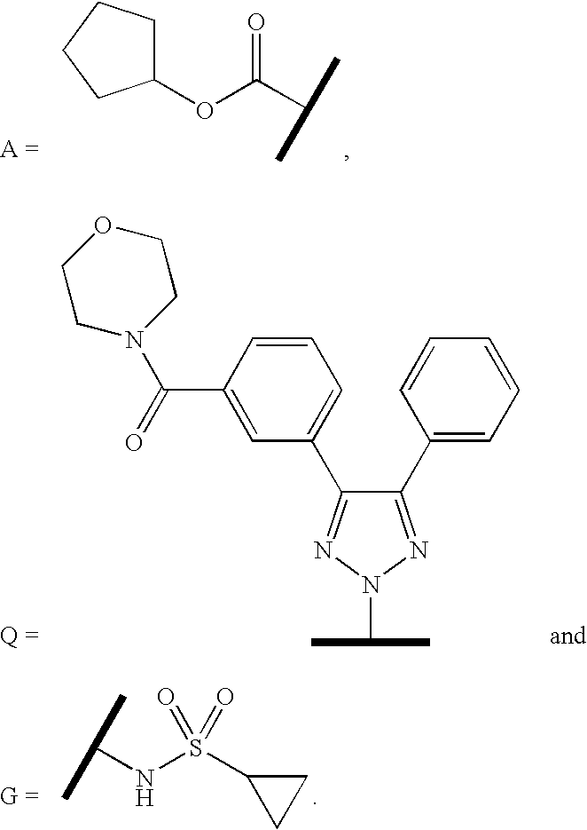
C1(OC(C(C)C)=O)CCCC1.C(C)(C)NS(C1CC1)(=O)=O.C1(C2=CC=CC=C2)=NN(C(C)C)N=C1C1=CC=CC(C(=O)N2CCOCC2)=C1
